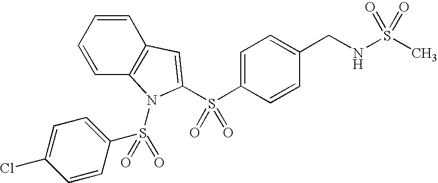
C1=CC2=C(C=C1)C=C(S(C1=CC=C(CNS(C)(=O)=O)C=C1)(=O)=O)N2S(=O)(C1=CC=C(Cl)C=C1)=O
